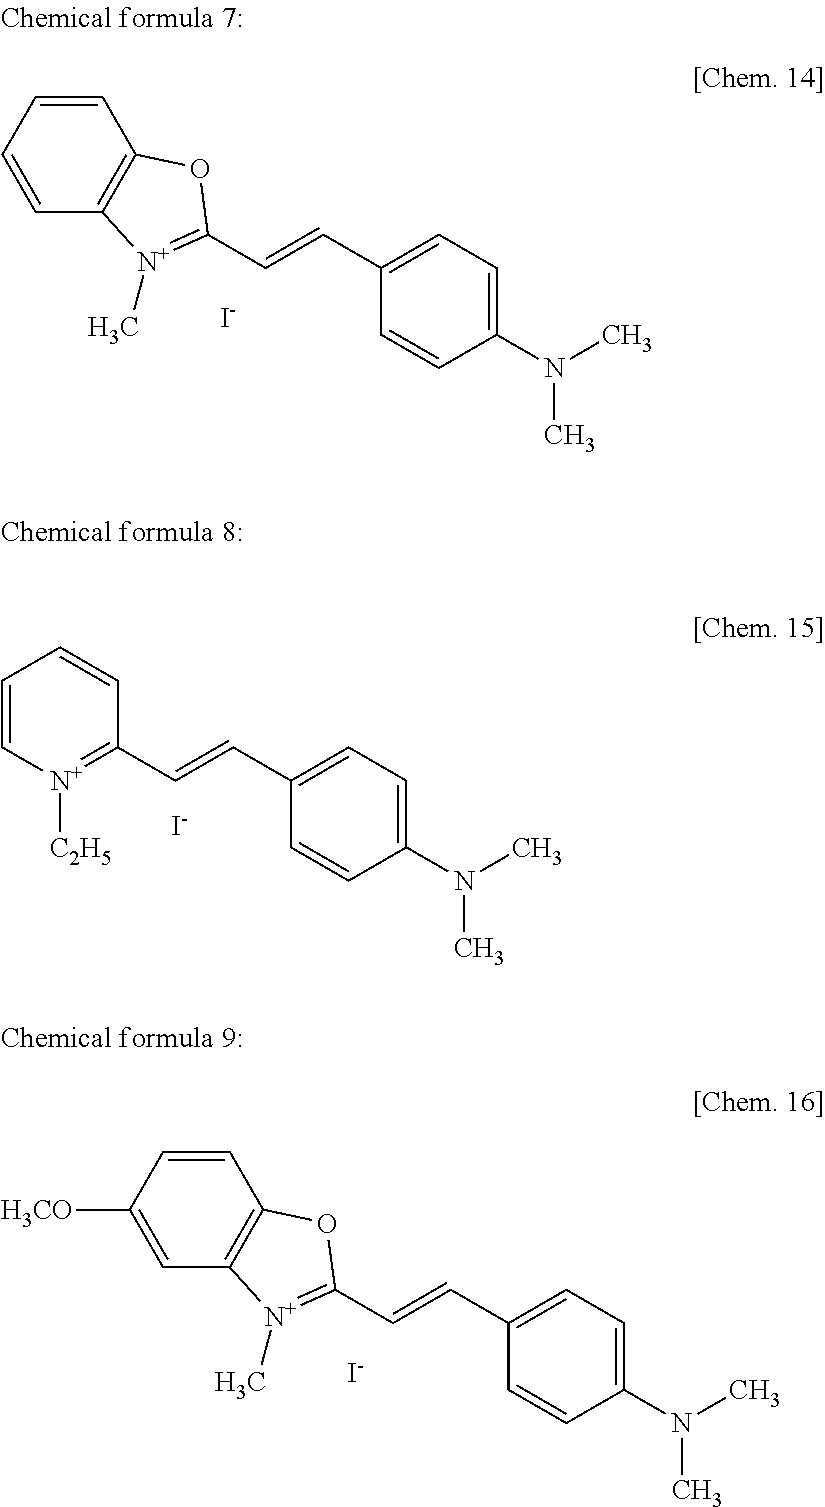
C1=CC=CC2=C1OC(C=CC1=CC=C(N(C)C)C=C1)=[N+]2C.[I-].C1(C=CC2=CC=C(N(C)C)C=C2)=[N+]([C2H5])C=CC=C1.[I-].C1=CC([H3CO])=CC2=C1OC(C=CC1=CC=C(N(C)C)C=C1)=[N+]2C.[I-]
